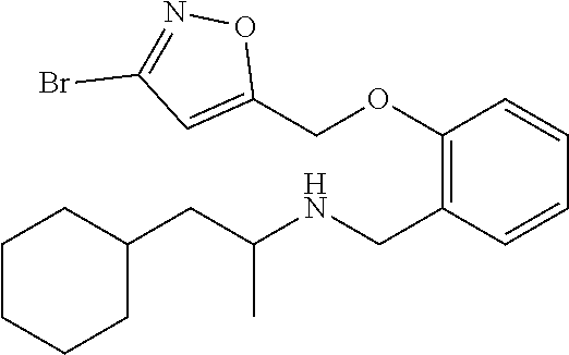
C1(CC(NCC2=C(OCC3=CC(Br)=NO3)C=CC=C2)C)CCCCC1
